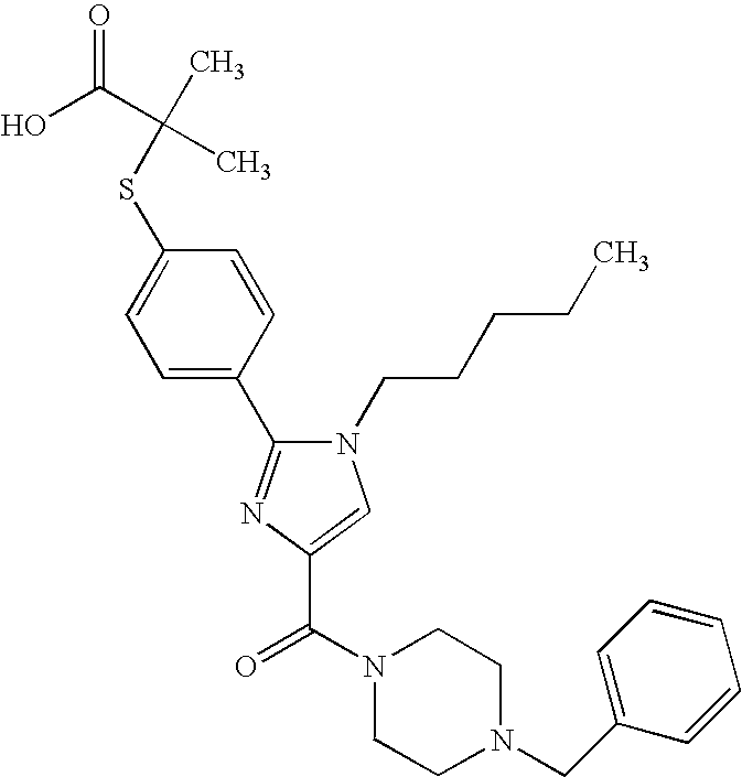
S(C1=CC=C(C2=NC(C(N3CCN(CC4=CC=CC=C4)CC3)=O)=CN2CCCCC)C=C1)C(C)(C(O)=O)C
